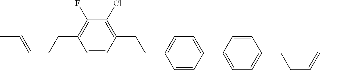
C1(CCC2=CC=C(C3=CC=C(CCC=CC)C=C3)C=C2)=C(Cl)C(F)=C(CCC=CC)C=C1
